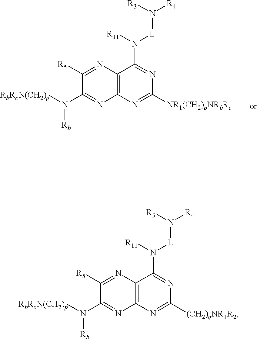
C12=C(N=C([NR1(CH2)pNRbRc])N=C1N([R11])[L]N([R4])[R3])N=C(N([RbRcN(CH2)p])[Rb])C([R5])=N2.C12=C(N=C([(CH2)qNR1R2])N=C1N([R11])[L]N([R4])[R3])N=C(N([RbRcN(CH2)p])[Rb])C([R5])=N2
